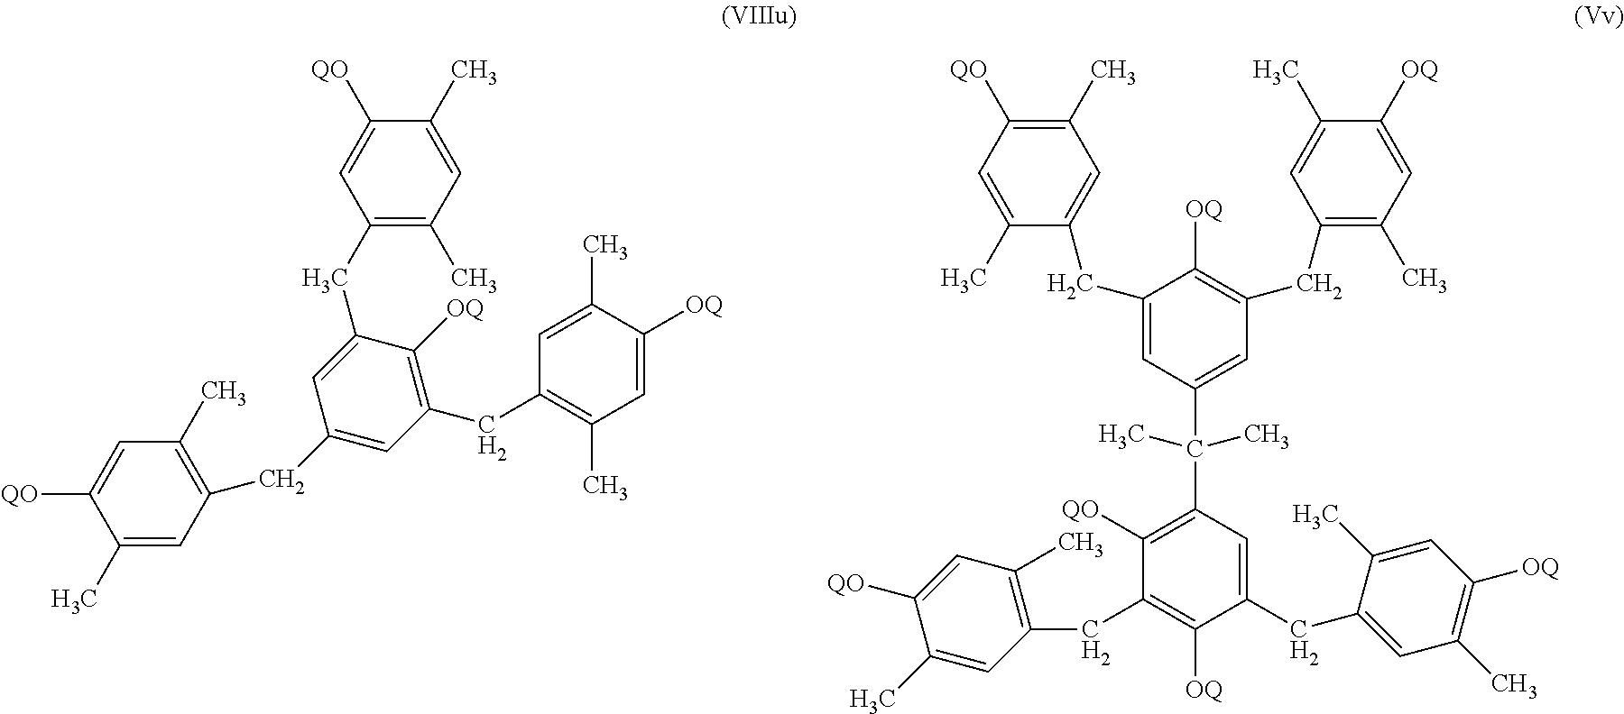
[QO]C1=CC(C)=C(CC2=CC(CC3=C(C)C=C([OQ])C(C)=C3)=C([OQ])C(CC3=C(C)C=C(C)C([QO])=C3)=C2)C=C1C.[OQ]C1=C(CC2=C(C)C=C([QO])C(C)=C2)C([QO])=C(C(C)(C)C2=CC(CC3=C(C)C=C([OQ])C(C)=C3)=C([OQ])C(CC3=CC(C)=C([QO])C=C3C)=C2)C=C1CC1=CC(C)=C([OQ])C=C1C
